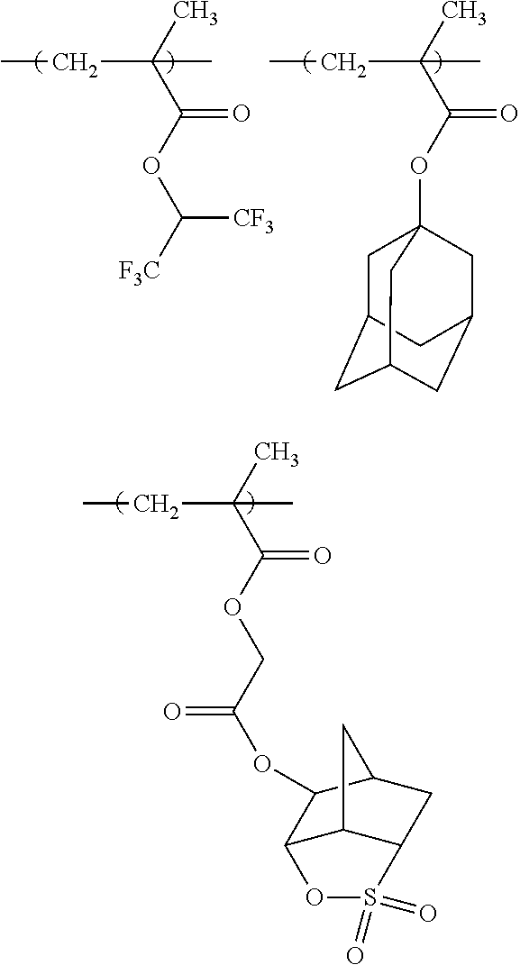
CC(C(OC([F3C])[CF3])=O)(C)CC.CC(C(OC12CC3CC(CC(C1)C3)C2)=O)(C)CC.CC(C(OCC(OC1C2C3C(CC1C3)S(=O)(=O)O2)=O)=O)(C)CC
